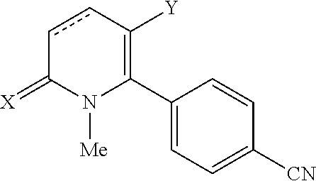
C1(C2=C([Y])ccC(=[X])N2[Me])=CC=C([CN])C=C1
